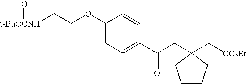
[t-BuOCNH](CCOC1=CC=C(C(CC2(C[CO2Et])CCCC2)=O)C=C1)=O
